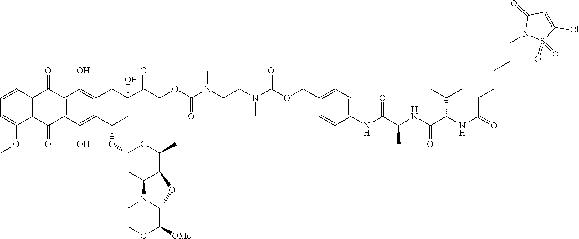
C1=CC2=C(C(OC)=C1)C(=O)C1=C(C2=O)C(O)=C2C(=C1O)C(OC1CC3C(C(C)O1)OC1N3CCOC1[OMe])CC(C(COC(=O)N(CCN(C(OCC1=CC=C(NC(C(NC(C(NC(=O)CCCCCN3S(=O)(=O)C(Cl)=CC3=O)C(C)C)=O)C)=O)C=C1)=O)C)C)=O)(O)C2
